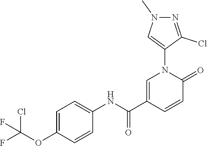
C1=C(C(NC2=CC=C(OC(F)(Cl)F)C=C2)=O)C=CC(=O)N1C1=CN(C)N=C1Cl
